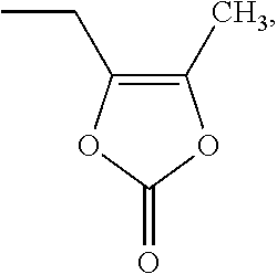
CCC1=C(C)OC(=O)O1
